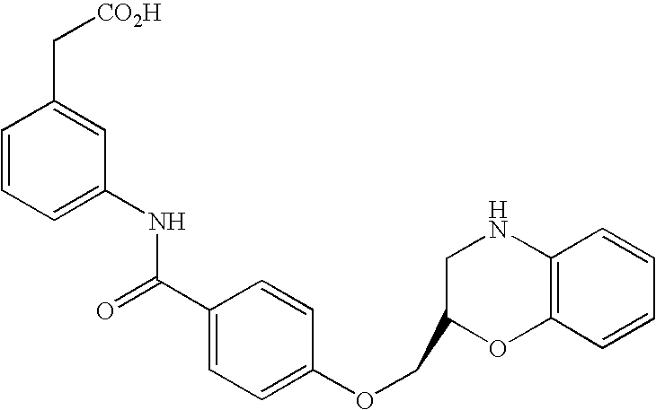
C1=CC=C(NC(C2=CC=C(OCC3OC4=C(NC3)C=CC=C4)C=C2)=O)C=C1C[CO2H]
